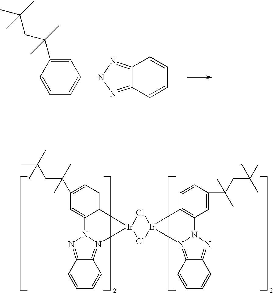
C1=C(C(CC(C)(C)C)(C)C)C=CC=C1N1N=C2C(=N1)C=CC=C2.C1=C2C(=CC=C1C(CC(C)(C)C)(C)C)[Ir]1(N3=C4C(=NN23)C=CC=C4)Cl[Ir]2(C3=C(C=C(C(CC(C)(C)C)(C)C)C=C3)N3N2=C2C(=N3)C=CC=C2)Cl1
